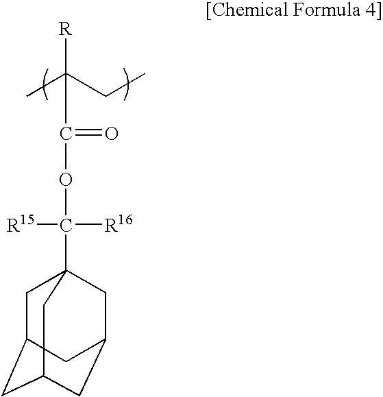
C([R15])([R16])(OC(C(C)(CC)[R])=O)C12CC3CC(CC(C1)C3)C2
